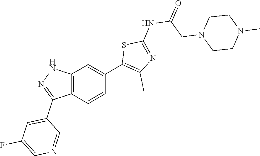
C12=C(C=CC(C3=C(C)N=C(NC(CN4CCN(C)CC4)=O)S3)=C1)C(C1=CC(F)=CN=C1)=NN2
